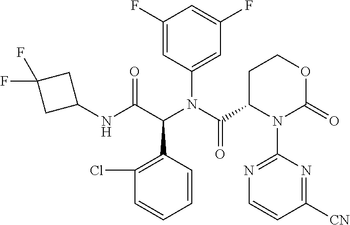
C1=CC(C(C(NC2CC(F)(F)C2)=O)N(C(=O)C2CCOC(=O)N2C2=NC=CC([CN])=N2)C2=CC(F)=CC(F)=C2)=C(Cl)C=C1
